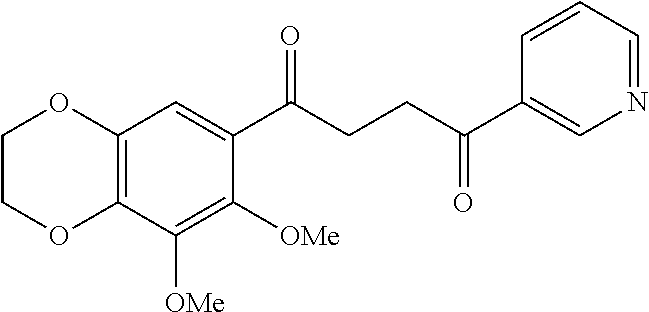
C12=C(C([OMe])=C([OMe])C(C(CCC(C3=CN=CC=C3)=O)=O)=C1)OCCO2
